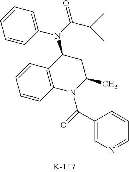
C1=CC=C(N(C(C(C)C)=O)C2C3=C(N(C(=O)C4=CN=CC=C4)C(C)C2)C=CC=C3)C=C1
